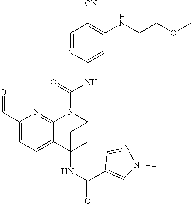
C(NC1=CC(NCCOC)=C([CN])C=N1)(=O)N1C2=NC(C=O)=CC=C2C2(NC(C3=CN(C)N=C3)=O)CC1C2
